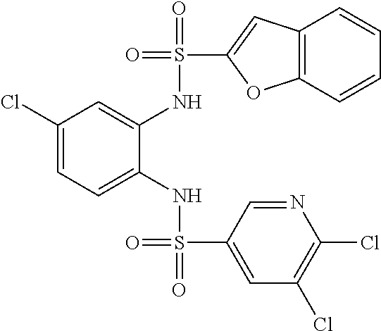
C1(Cl)=CC=C(NS(=O)(C2=CC(Cl)=C(Cl)N=C2)=O)C(NS(=O)(C2=CC3=C(O2)C=CC=C3)=O)=C1
